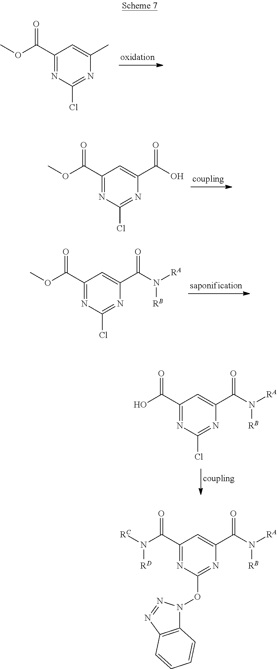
C1(C(=O)OC)=NC(Cl)=NC(C(O)=O)=C1.C1(C(=O)OC)=NC(Cl)=NC(C(N([RA])[RB])=O)=C1.C1(C(=O)O)=NC(Cl)=NC(C(N([RA])[RB])=O)=C1.C1(C(=O)OC)=NC(Cl)=NC(C)=C1.C1(C(=O)N([RC])[RD])=NC(ON2C3=C(N=N2)C=CC=C3)=NC(C(N([RA])[RB])=O)=C1
